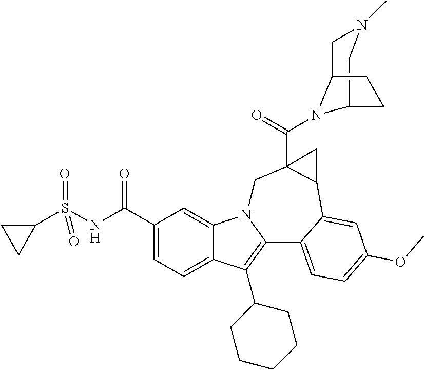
C12CN(C)CC(N1C(C13C(C4=CC(OC)=CC=C4C4=C(C5CCCCC5)C5=CC=C(C(NS(C6CC6)(=O)=O)=O)C=C5N4C1)C3)=O)CC2
